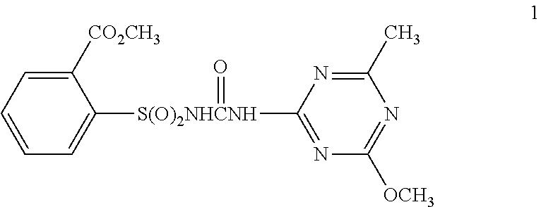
C1([CO2CH3])=CC=CC=C1[S(O)2NHCNH](C1=NC([OCH3])=NC(C)=N1)=O
